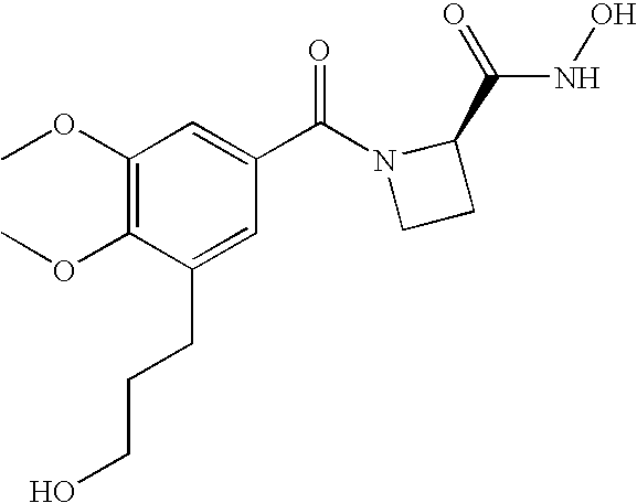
C1(OC)=C(OC)C(CCCO)=CC(C(N2CCC2C(=O)NO)=O)=C1
